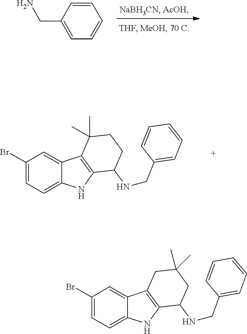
C1(Br)=CC=C2C(=C1)C1=C(N2)C(NCC2=CC=CC=C2)CCC1(C)C.C1=CC(CN)=CC=C1.C1(Br)=CC=C2C(=C1)C1=C(N2)C(NCC2=CC=CC=C2)CC(C)(C)C1
